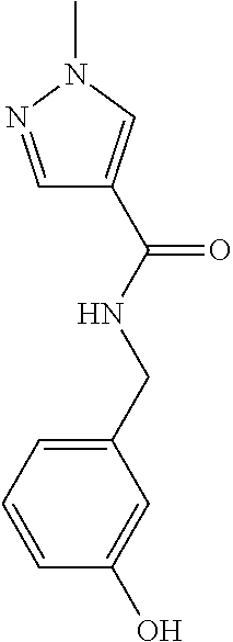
C1(CNC(C2=CN(C)N=C2)=O)=CC=CC(O)=C1
